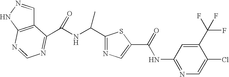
C12=C(NN=C1)N=CN=C2C(NC(C1=NC=C(C(=O)NC2=NC=C(Cl)C(C(F)(F)F)=C2)S1)C)=O
